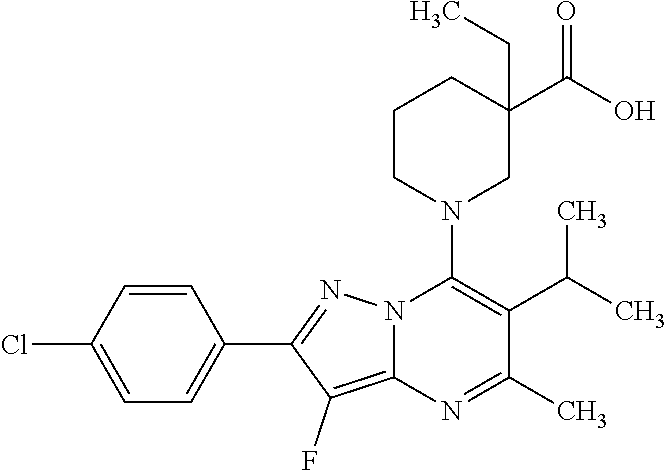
C1=CC(Cl)=CC=C1C1=NN2C(=C1F)N=C(C)C(C(C)C)=C2N1CC(C(O)=O)(CC)CCC1
